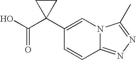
C1=CC2=NN=C(C)N2C=C1C1(C(O)=O)CC1
